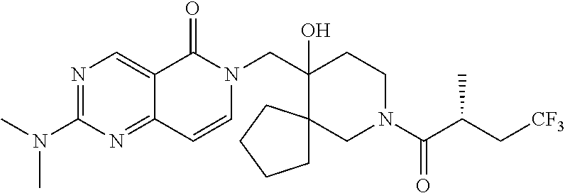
C12=NC(N(C)C)=NC=C1C(=O)N(CC1(O)C3(CN(C(=O)C(C[CF3])C)CC1)CCCC3)C=C2
